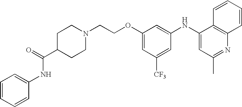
O=C(C1CCN(CCOC2=CC([CF3])=CC(NC3=CC(C)=NC4=C3C=CC=C4)=C2)CC1)NC1=CC=CC=C1
